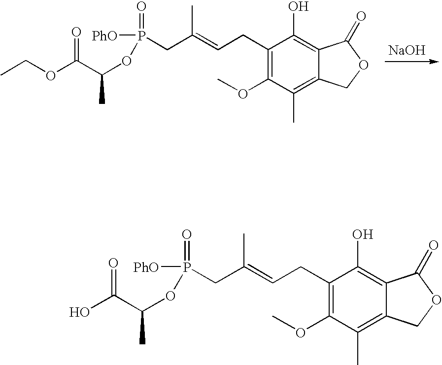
C1(CC=C(CP(=O)([PhO])OC(C(=O)OCC)C)C)=C(OC)C(C)=C2C(=C1O)C(=O)OC2.[NaOH].C1(CC=C(CP(=O)([PhO])OC(C(=O)O)C)C)=C(OC)C(C)=C2C(=C1O)C(=O)OC2
